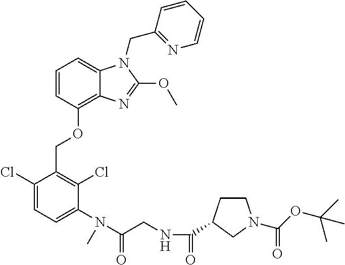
C1=CC(OCC2=C(Cl)C(N(C(CNC(=O)C3CCN(C(=O)OC(C)(C)C)C3)=O)C)=CC=C2Cl)=C2C(=C1)N(CC1=NC=CC=C1)C(OC)=N2
